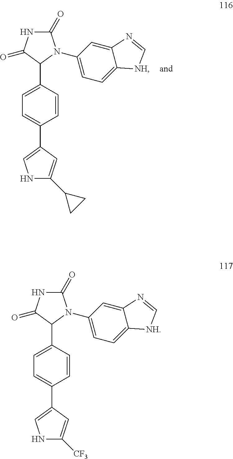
C1(C2=CNC(C3CC3)=C2)=CC=C(C2N(C3=CC=C4C(=C3)N=C[NH]4)C(=O)NC2=O)C=C1.C1(C2=CNC([CF3])=C2)=CC=C(C2N(C3=CC=C4C(=C3)N=C[NH]4)C(=O)NC2=O)C=C1
